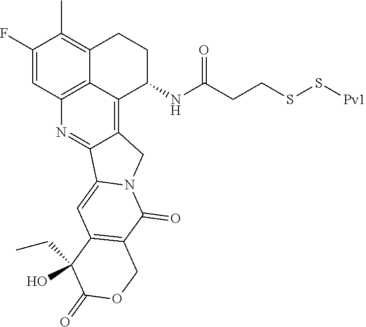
C1(F)=CC2=C3C(=C1C)CCC(NC(CCSS[Pv1])=O)C3=C1C(=N2)C2=CC3=C(C(=O)N2C1)COC(=O)C3(CC)O
